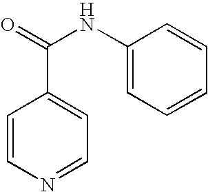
C1=CN=CC=C1C(NC1=CC=CC=C1)=O
